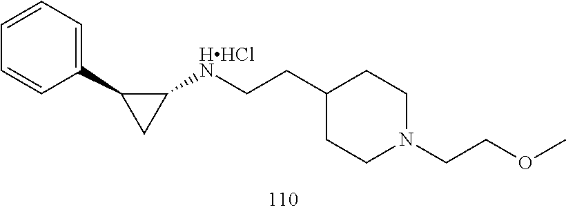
C1(C2CC2[HHClN]CCC2CCN(CCOC)CC2)=CC=CC=C1
